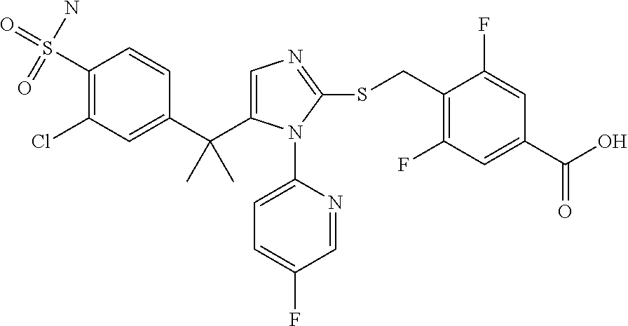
C1(S(=O)(N)=O)=C(Cl)C=C(C(C)(C)C2=CN=C(SCC3=C(F)C=C(C(=O)O)C=C3F)N2C2=CC=C(F)C=N2)C=C1
